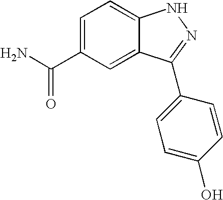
NC(C1=CC=C2C(=C1)C(C1=CC=C(O)C=C1)=NN2)=O
